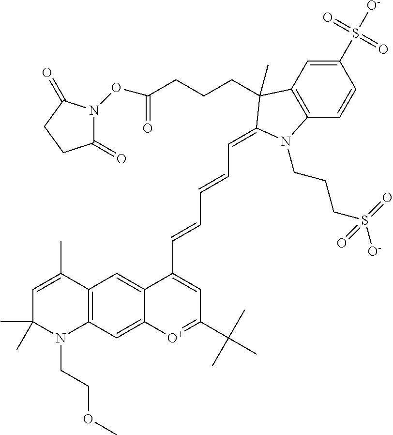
C1=C(C)C2=C(N(CCOC)C1(C)C)C=C1C(=C2)C(C=CC=CC=C2C(CCCC(=O)ON3C(=O)CCC3=O)(C)C3=C(C=CC(S([O-])(=O)=O)=C3)N2CCCS([O-])(=O)=O)=CC(C(C)(C)C)=[O+]1
